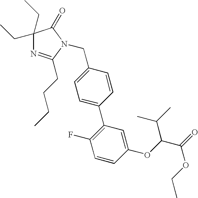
C1(CC)(CC)N=C(CCCC)N(CC2=CC=C(C3=C(F)C=CC(OC(C(=O)OCC)C(C)C)=C3)C=C2)C1=O
